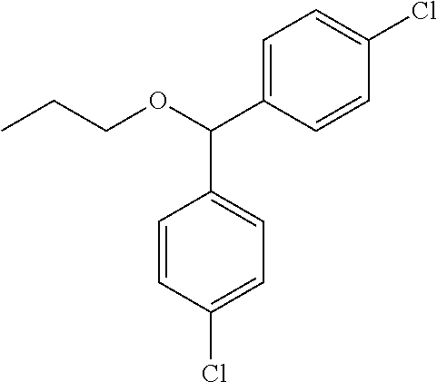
CCCOC(C1=CC=C(Cl)C=C1)C1=CC=C(Cl)C=C1
